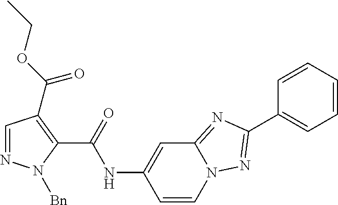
C1=NN([Bn])C(C(=O)NC2=CC3=NC(C4=CC=CC=C4)=NN3C=C2)=C1C(OCC)=O
